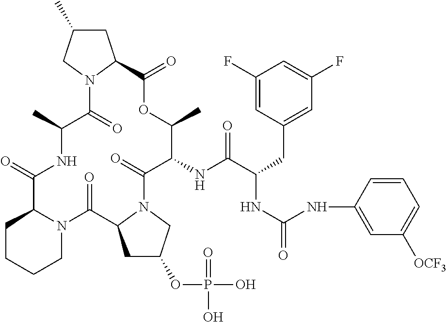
C1CCCN2C1C(=O)NC(C)C(=O)N1C(CC(C)C1)C(=O)OC(C)C(NC(C(CC1=CC(F)=CC(F)=C1)NC(=O)NC1=CC([OCF3])=CC=C1)=O)C(=O)N1C(C2=O)CC(OP(O)(=O)O)C1
